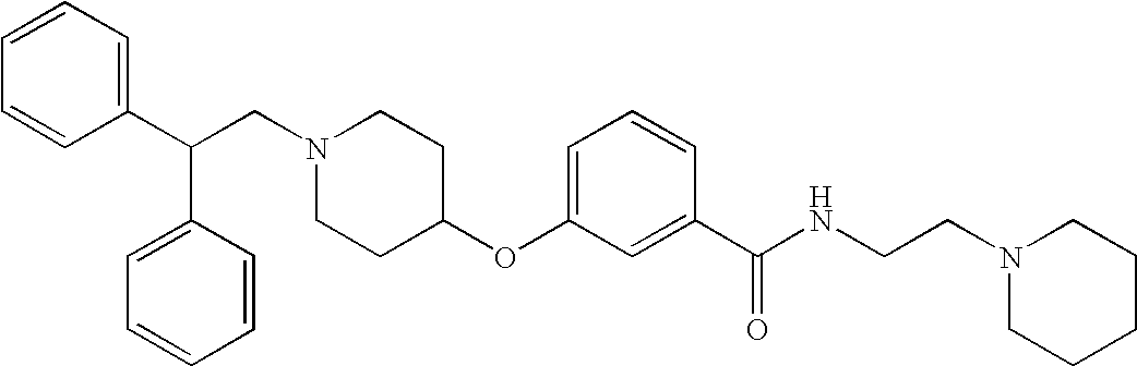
C(N1CCC(OC2=CC=CC(C(NCCN3CCCCC3)=O)=C2)CC1)C(C1=CC=CC=C1)C1=CC=CC=C1
